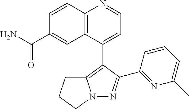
C1(C2=C3N(N=C2C2=NC(C)=CC=C2)CCC3)=CC=NC2=C1C=C(C(N)=O)C=C2
